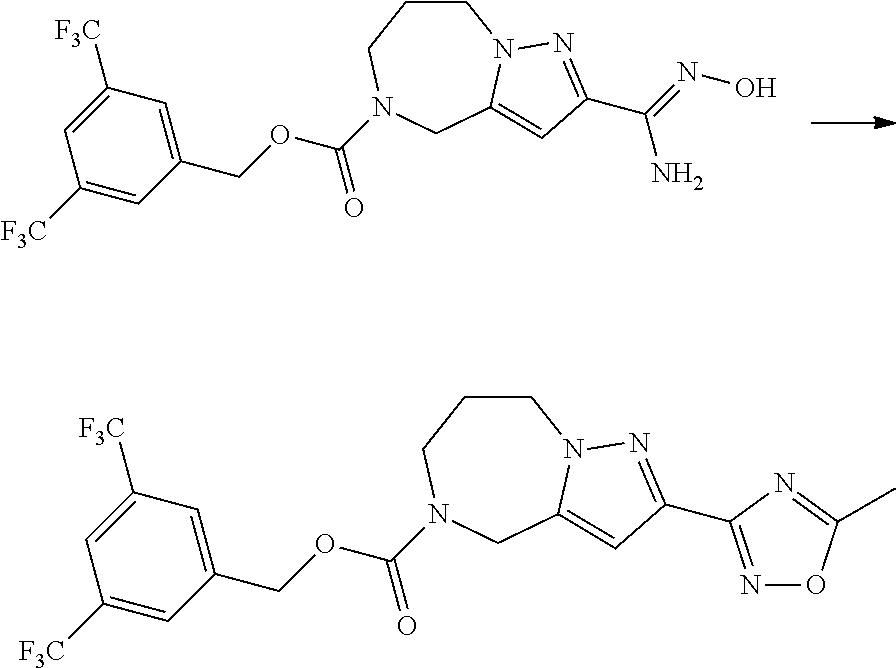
C1CCN(C(=O)OCC2=CC([F3C])=CC([F3C])=C2)CC2=CC(C(=NO)N)=NN12.C1CCN(C(=O)OCC2=CC([F3C])=CC([F3C])=C2)CC2=CC(C3=NOC(C)=N3)=NN12
